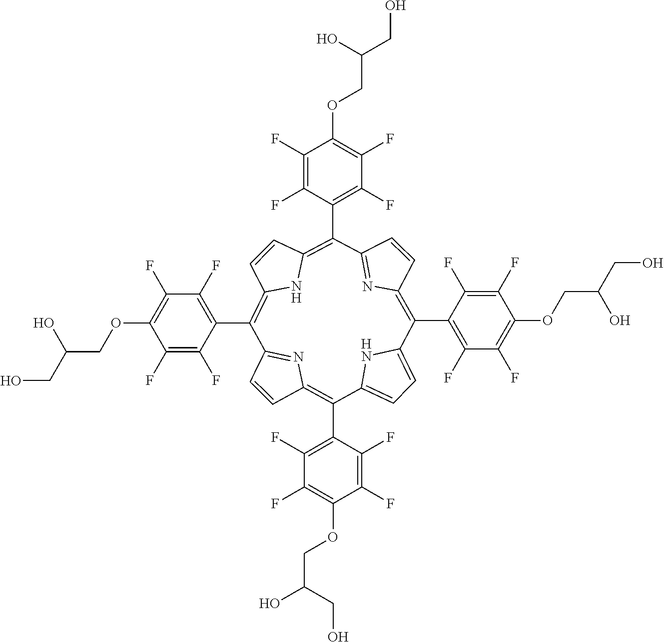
C1=CC2=C(C3=C(F)C(F)=C(OCC(CO)O)C(F)=C3F)C3=CC=C(N3)C(C3=C(F)C(F)=C(OCC(O)CO)C(F)=C3F)=C3C=CC(=N3)C(C3=C(F)C(F)=C(OCC(O)CO)C(F)=C3F)=C3C=CC(=C(C4=C(F)C(F)=C(OCC(O)CO)C(F)=C4F)C1=N2)N3
